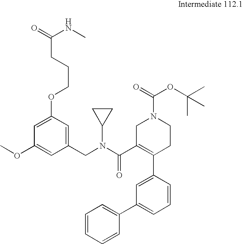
C1(CN(C2CC2)C(=O)C2=C(C3=CC(C4=CC=CC=C4)=CC=C3)CCN(C(=O)OC(C)(C)C)C2)=CC(OCCCC(=O)NC)=CC(OC)=C1
